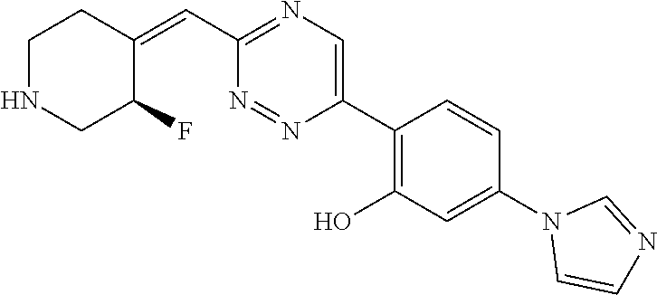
C(C1=NC=C(C2=C(O)C=C(N3C=CN=C3)C=C2)N=N1)=C1CCNCC1F
